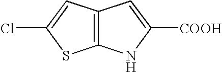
C12=C(NC([COOH])=C1)SC(Cl)=C2
